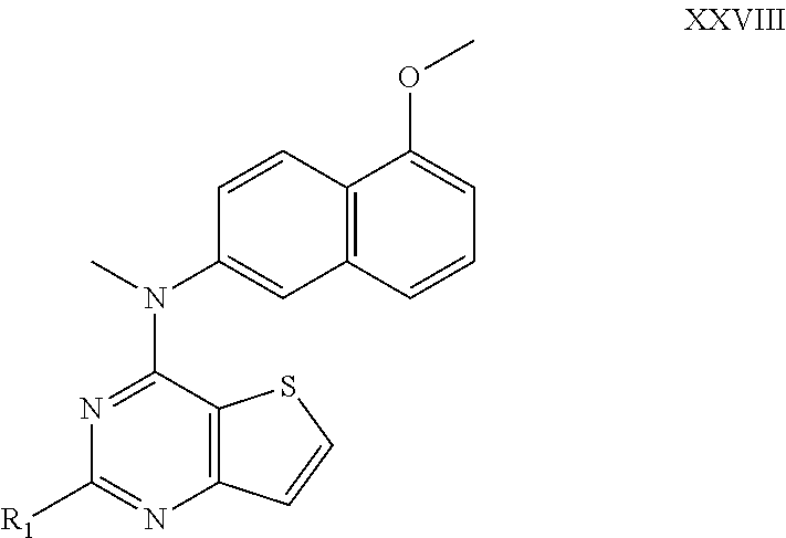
C12=C(C(N(C)C3=CC4=C(C=C3)C(OC)=CC=C4)=NC([R1])=N1)SC=C2
